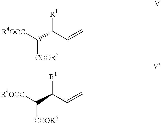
[R4OOC]C(C(C=C)[R1])[COOR5].[R4OOC]C(C(C=C)[R1])[COOR5]
